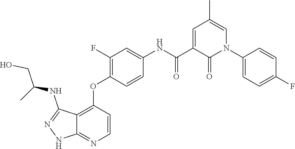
C1(F)=C(OC2=C3C(NC(CO)C)=NNC3=NC=C2)C=CC(NC(C2=CC(C)=CN(C3=CC=C(F)C=C3)C2=O)=O)=C1
